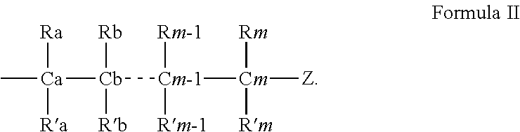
C[Ca]([Ra])([Ra])[Cb]([Rb])([Rb])[Cm-1]([Rm-1])([Rm-1])[Cm]([Rm])([Rm])[Z]
